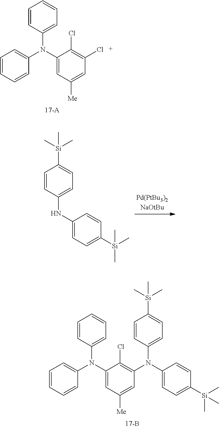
C1=CC(NC2=CC=C([Si](C)(C)C)C=C2)=CC=C1[Si](C)(C)C.C1(N(C2=CC([Me])=CC(Cl)=C2Cl)C2=CC=CC=C2)=CC=CC=C1.C1(N(C2=CC=CC=C2)C2=CC=CC=C2)=CC([Me])=CC(N(C2=CC=C([Si](C)(C)C)C=C2)C2=CC=C([Si](C)(C)C)C=C2)=C1Cl
